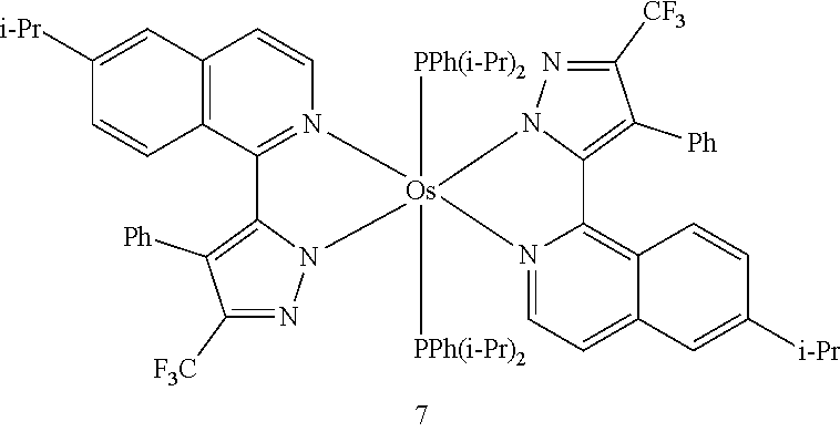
C1=N2C(=C3C(=C1)C=C([i-Pr])C=C3)C1=C([Ph])C([CF3])=NN1[Os]21([PPh(i-Pr)2])([PPh(i-Pr)2])N2C(=C([Ph])C([F3C])=N2)C2=N1C=CC1=C2C=CC([i-Pr])=C1
